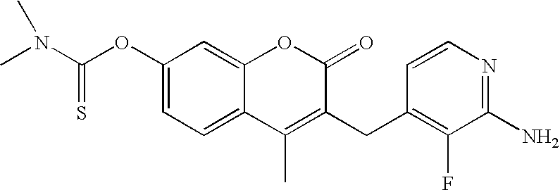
C1(OC(N(C)C)=S)=CC=C2C(=C1)OC(=O)C(CC1=C(F)C(N)=NC=C1)=C2C
